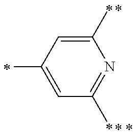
C1=C(C)C=C(C)N=C1C
